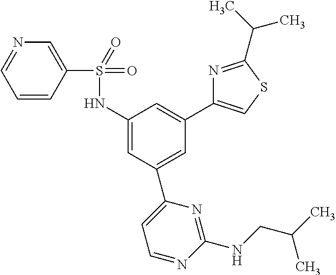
C1=CC(S(NC2=CC(C3=CC=NC(NCC(C)C)=N3)=CC(C3=CSC(C(C)C)=N3)=C2)(=O)=O)=CN=C1
